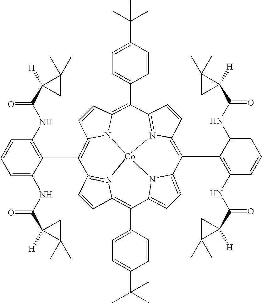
C1=CC2=C(C3=CC=C(C(C)(C)C)C=C3)C3=CC=C4N3[Co]35N2=C1C(C1=C(NC(C2([H])C(C)(C)C2)=O)C=CC=C1NC(C1([H])CC1(C)C)=O)=C1C=CC(=C(C2=CC=C(C(C)(C)C)C=C2)C2=N3C(=C4C3=C(NC(C4([H])CC4(C)C)=O)C=CC=C3NC(C3([H])C(C)(C)C3)=O)C=C2)N15
